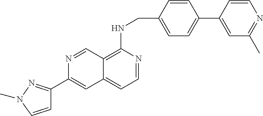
C1=CN(C)N=C1C1=CC2=CC=NC(NCC3=CC=C(C4=CC(C)=NC=C4)C=C3)=C2C=N1
